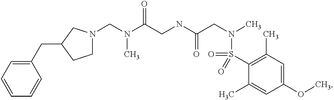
C(N(C(CNC(CN(C)S(=O)(C1=C(C)C=C(OC)C=C1C)=O)=O)=O)C)N1CCC(CC2=CC=CC=C2)C1
